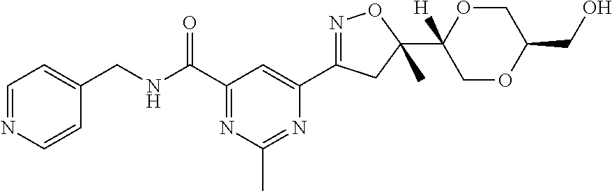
C1=NC=CC(CNC(C2=NC(C)=NC(C3=NOC(C4([H])COC(CO)CO4)(C)C3)=C2)=O)=C1
